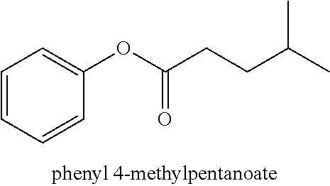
C1=CC=CC(OC(CCC(C)C)=O)=C1
